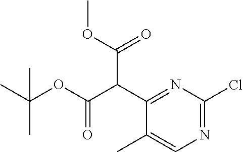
C(C1=NC(Cl)=NC=C1C)(C(OC)=O)C(OC(C)(C)C)=O
